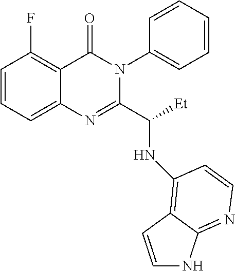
C1=CC=C2C(=C1F)C(=O)N(C1=CC=CC=C1)C(C([Et])NC1=C3C(=NC=C1)NC=C3)=N2
